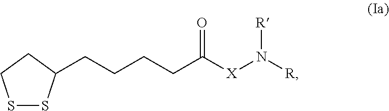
S1SC(CCCCC([X]N([R])[R])=O)CC1
